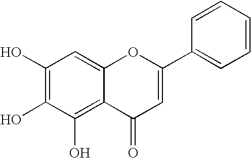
OC1=C(O)C(O)=C2C(=C1)OC(C1=CC=CC=C1)=CC2=O
